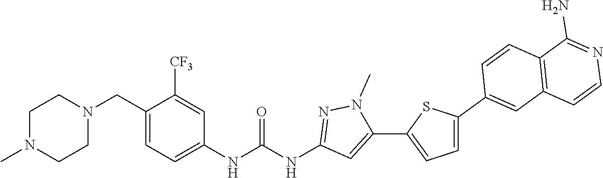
N1(C)CCN(CC2=CC=C(NC(NC3=NN(C)C(C4=CC=C(C5=CC6=C(C=C5)C(N)=NC=C6)S4)=C3)=O)C=C2[CF3])CC1
